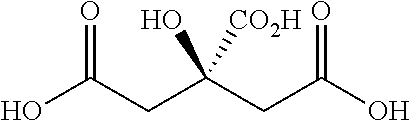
OC(CC(CC(O)=O)([CO2H])O)=O
